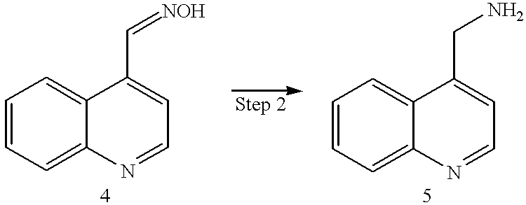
C1=CC=C2C(=C1)C(C=[NOH])=CC=N2.C1=CC=C2C(=C1)C(CN)=CC=N2
